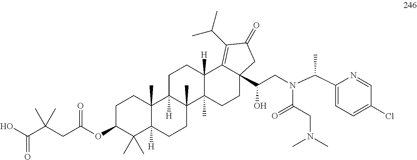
C1C(OC(CC(C(O)=O)(C)C)=O)C(C)(C)C2([H])C(C)(C1)C1([H])C(C)(CC2)C2(C)C([H])(CC1)C1=C(C(C)C)C(=O)CC1(C(CN(C(C1=CC=C(Cl)C=N1)C)C(CN(C)C)=O)O)CC2
